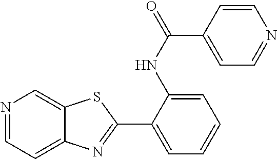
C1(NC(C2=CC=NC=C2)=O)=CC=CC=C1C1=NC2=CC=NC=C2S1
